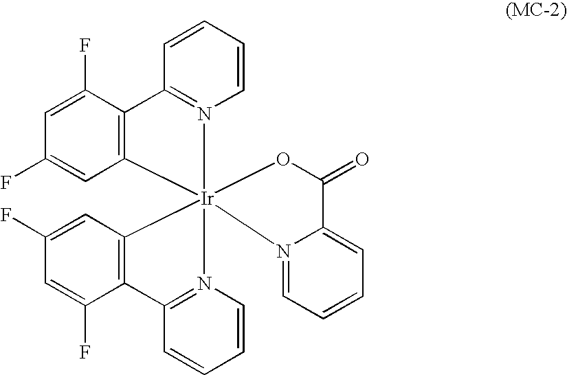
C1(F)=CC(F)=CC2=C1C1=N(C=CC=C1)[Ir]213(C2=C(C(F)=CC(F)=C2)C2=N1C=CC=C2)OC(=O)C1=CC=CC=N31
